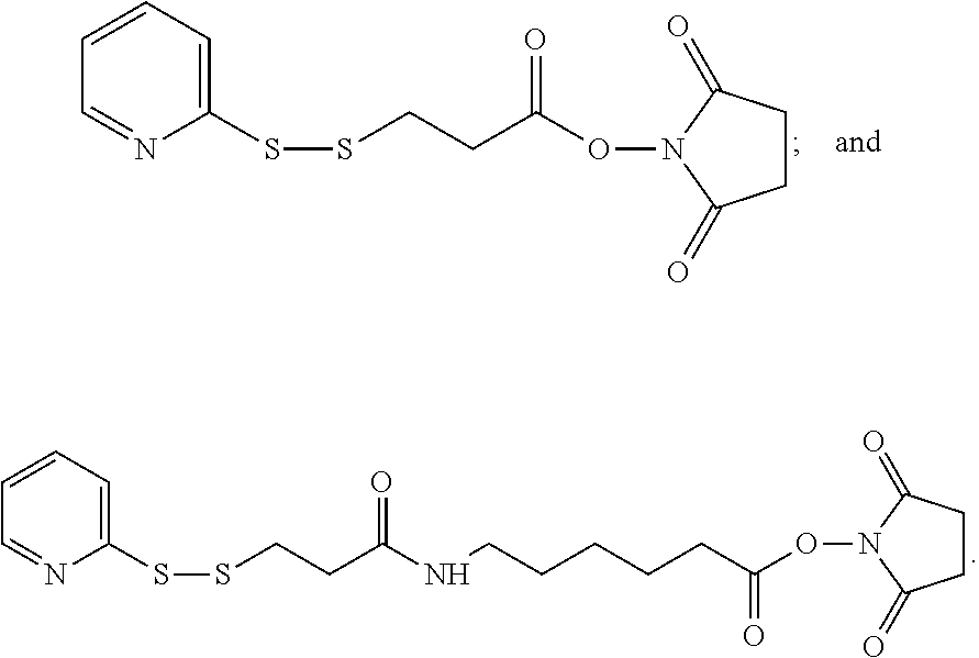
C1(SSCCC(NCCCCCC(ON2C(=O)CCC2=O)=O)=O)=CC=CC=N1.C1(SSCCC(ON2C(=O)CCC2=O)=O)=CC=CC=N1
